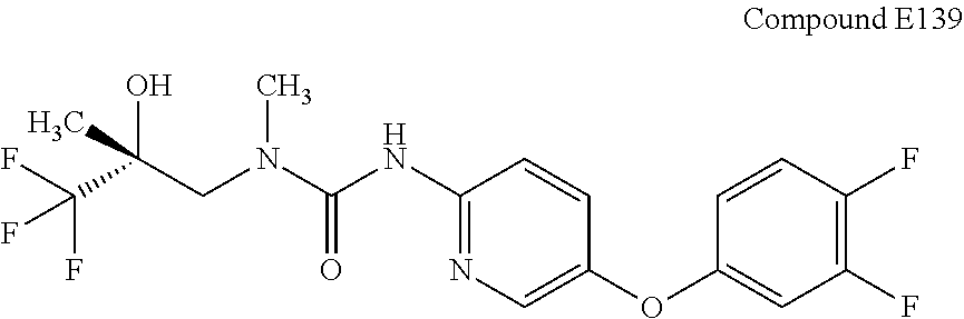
C(N(C(=O)NC1=NC=C(OC2=CC(F)=C(F)C=C2)C=C1)C)C(O)(C)C(F)(F)F
